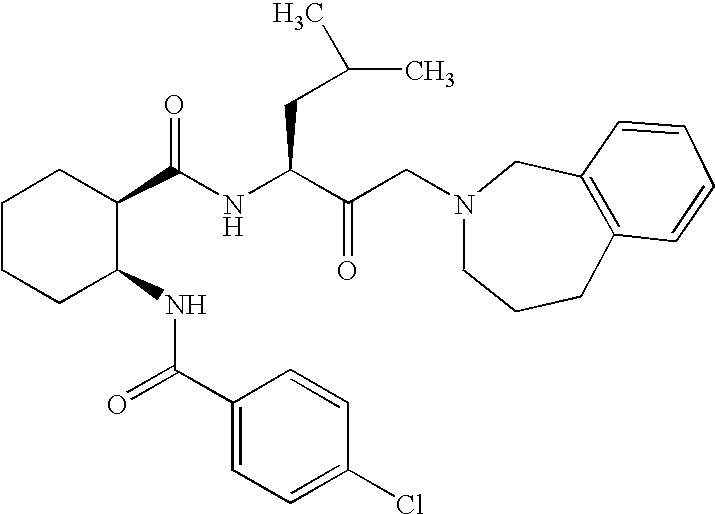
C1CCC(NC(C2=CC=C(Cl)C=C2)=O)C(C(NC(C(CN2CCCC3=C(C2)C=CC=C3)=O)CC(C)C)=O)C1
